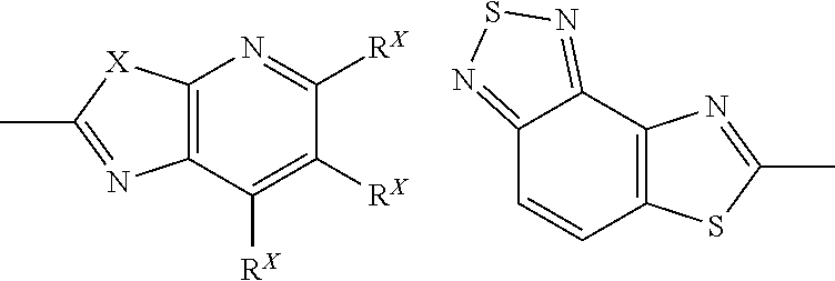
C12=C(C([RX])=C([RX])C([RX])=N1)N=C(C)[X]2.C12=NSN=C1C1=C(C=C2)SC(C)=N1
